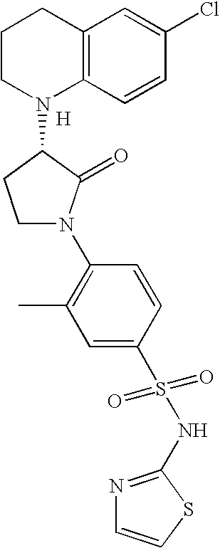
C1CN(C2CCN(C3=C(C)C=C(S(=O)(=O)NC4=NC=CS4)C=C3)C2=O)C2=C(C1)C=C(Cl)C=C2.[H]
